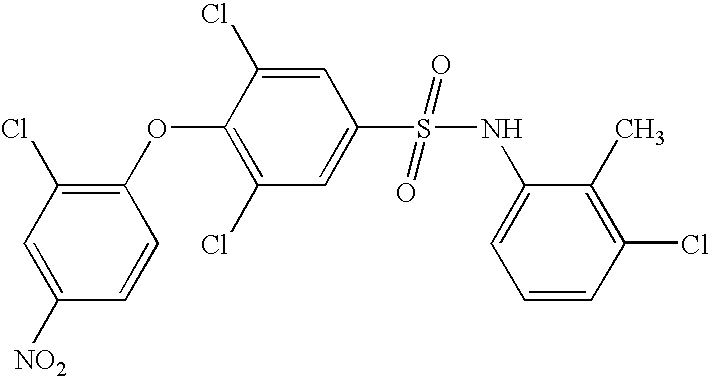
C1([NO2])=CC(Cl)=C(OC2=C(Cl)C=C(S(NC3=CC=CC(Cl)=C3C)(=O)=O)C=C2Cl)C=C1
